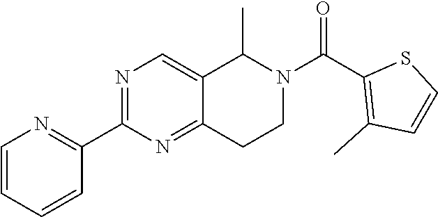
C1=CC=CC(C2=NC=C3C(=N2)CCN(C(=O)C2=C(C)C=CS2)C3C)=N1
